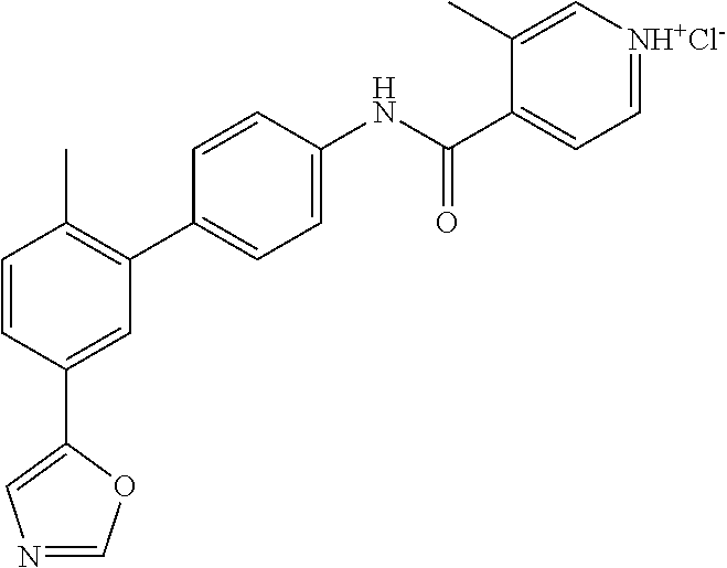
C1=CC(C2=CN=CO2)=CC(C2=CC=C(NC(C3=CC=[NH+Cl-]C=C3C)=O)C=C2)=C1C
